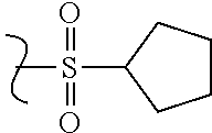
CS(C1CCCC1)(=O)=O
